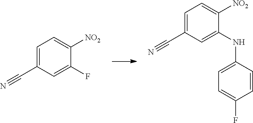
C1=C(C#N)C=C(F)C([NO2])=C1.C1=C(C#N)C=C(NC2=CC=C(F)C=C2)C([NO2])=C1
